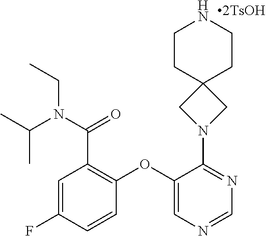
C1=C(F)C=CC(OC2=CN=CN=C2N2CC3(C2)CCNCC3)=C1C(N(C(C)C)CC)=O.[2TsOH]
